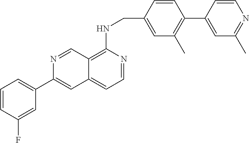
C1=CC(F)=CC(C2=CC3=CC=NC(NCC4=CC(C)=C(C5=CC(C)=NC=C5)C=C4)=C3C=N2)=C1
